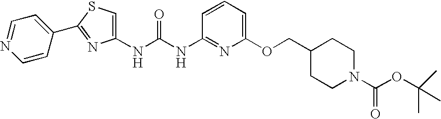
C1(C2=NC(NC(NC3=NC(OCC4CCN(C(OC(C)(C)C)=O)CC4)=CC=C3)=O)=CS2)=CC=NC=C1
